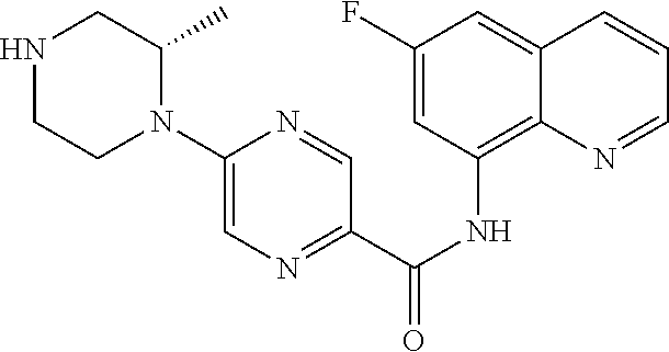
C1(F)=CC(NC(C2=NC=C(N3C(C)CNCC3)N=C2)=O)=C2C(=C1)C=CC=N2
